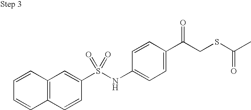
C12=C(C=CC(S(NC3=CC=C(C(CSC(C)=O)=O)C=C3)(=O)=O)=C1)C=CC=C2
